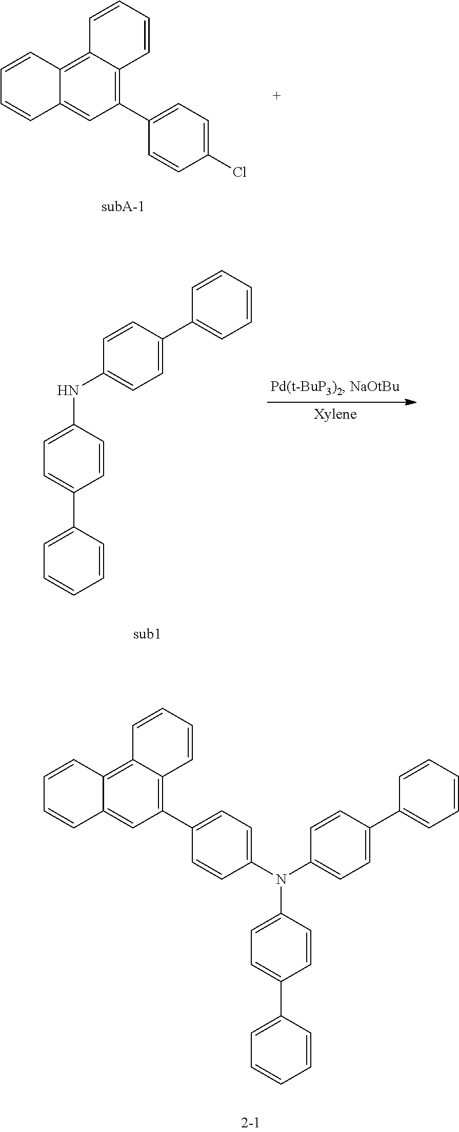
C12=C3C(=C(C4=CC=C(Cl)C=C4)C=C1C=CC=C2)C=CC=C3.[subA-1].[Xylene].C1=C(C2=CC=C(NC3=CC=C(C4=CC=CC=C4)C=C3)C=C2)C=CC=C1.C1=C(C2=CC=C(N(C3=CC=C(C4=CC=CC=C4)C=C3)C3=CC=C(C4=C5C(=C6C(=C4)C=CC=C6)C=CC=C5)C=C3)C=C2)C=CC=C1
